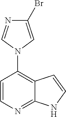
C12=C(N3C=C(Br)N=C3)C=CN=C1NC=C2
